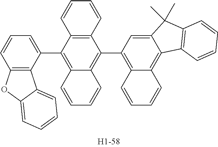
C12=C(C(C3=CC=CC4=C3C3=CC=CC=C3O4)=C3C(=C1C1=C4C(=C5C(=C1)C(C)(C)C1=C5C=CC=C1)C=CC=C4)C=CC=C3)C=CC=C2
